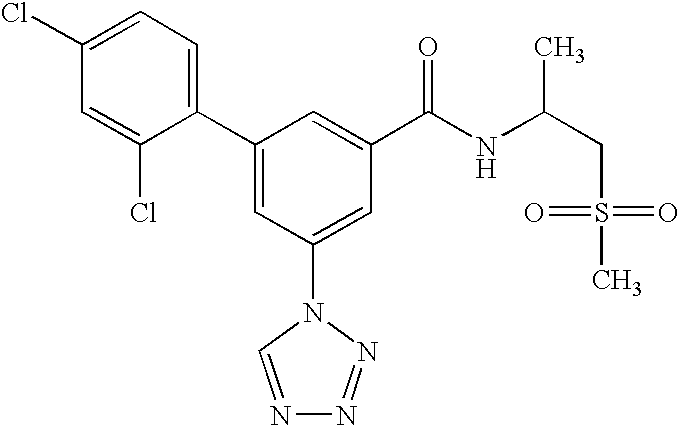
C1(C2=CC(N3C=NN=N3)=CC(C(NC(CS(C)(=O)=O)C)=O)=C2)=CC=C(Cl)C=C1Cl
